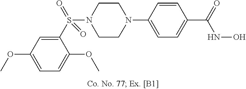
N1(C2=CC=C(C(=O)NO)C=C2)CCN(S(C2=CC(OC)=CC=C2OC)(=O)=O)CC1
